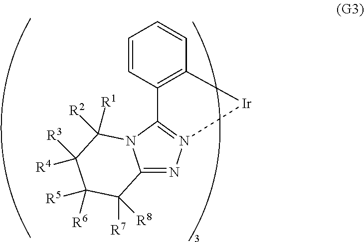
C12=NN3=C(N1C([R2])([R1])C([R4])([R3])C([R6])([R5])C2([R7])[R8])C1=C([Ir]3)C=CC=C1
